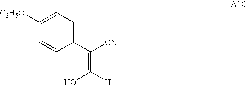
C1(C([CN])=C([H])O)=CC=C([C2H5O])C=C1
